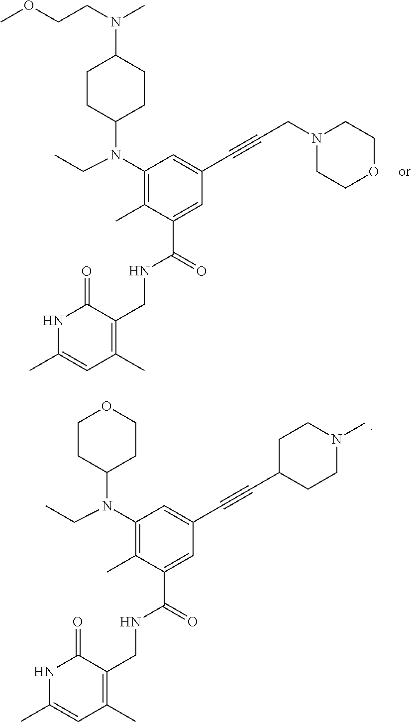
C1(N(CC)C2CCC(N(CCOC)C)CC2)=C(C)C(C(=O)NCC2=C(C)C=C(C)NC2=O)=CC(C#CCN2CCOCC2)=C1.C1(N(CC)C2CCOCC2)=C(C)C(C(=O)NCC2=C(C)C=C(C)NC2=O)=CC(C#CC2CCN(C)CC2)=C1
